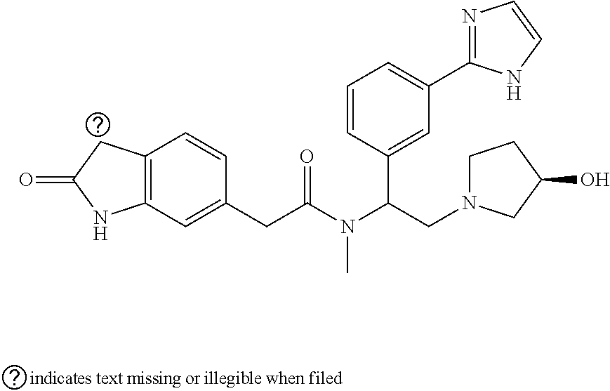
C1=CC(C(N(C(CC2=CC3=C(C=C2)CC(=O)N3)=O)C)CN2CCC(O)C2)=CC(C2=NC=CN2)=C1
